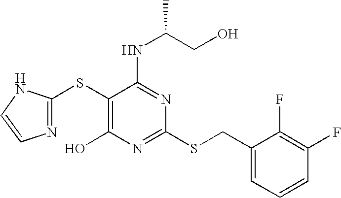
C1(SC2=NC=CN2)=C(O)N=C(SCC2=CC=CC(F)=C2F)N=C1NC(CO)C
